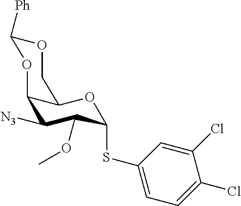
C1OC([Ph])OC2C([N3])C(OC)C(SC3=CC=C(Cl)C(Cl)=C3)OC12
